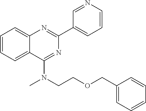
C1=CC=C2C(=C1)N=C(C1=CC=CN=C1)N=C2N(CCOCC1=CC=CC=C1)C
